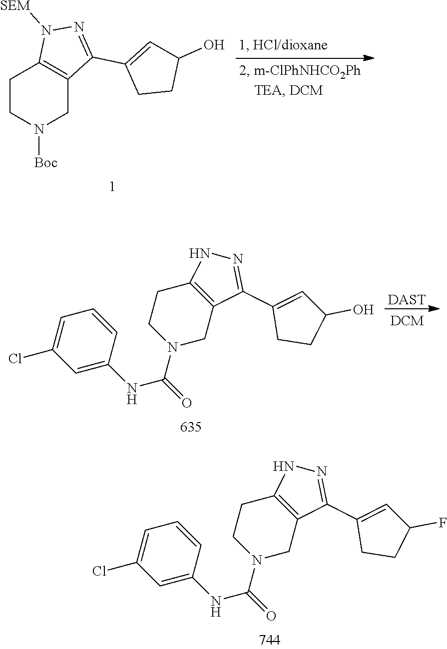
C12=C(CN(C(=O)NC3=CC(Cl)=CC=C3)CC1)C(C1=CC(F)CC1)=NN2.C1CN([Boc])CC2=C1N([SEM])N=C2C1=CC(O)CC1.C12=C(CN(C(=O)NC3=CC(Cl)=CC=C3)CC1)C(C1=CC(O)CC1)=NN2.[DAST]
